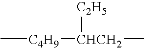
C[C4H9][CHCH2](C)[C2H5]
